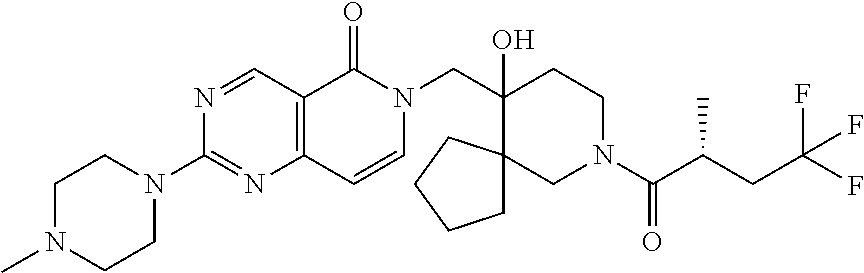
C12=C(C(=O)N(CC3(O)C4(CN(C(=O)C(CC(F)(F)F)C)CC3)CCCC4)C=C1)C=NC(N1CCN(C)CC1)=N2
